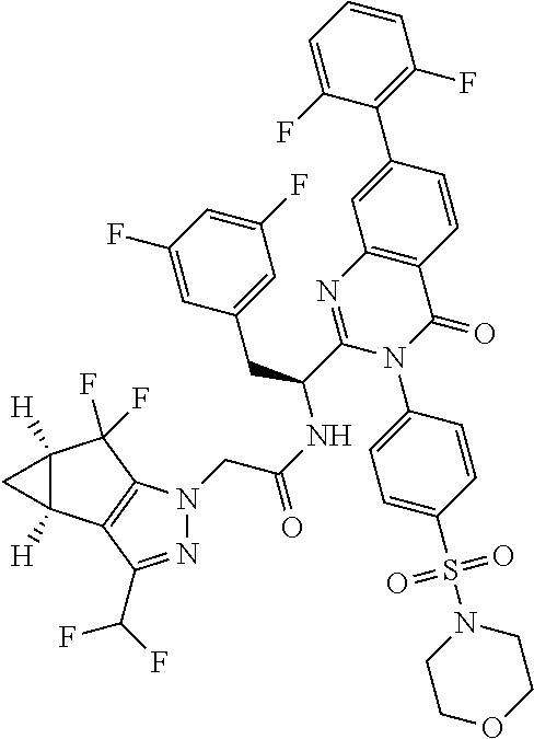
C1=C(F)C(C2=CC3=C(C=C2)C(=O)N(C2=CC=C(S(=O)(=O)N4CCOCC4)C=C2)C(C(NC(CN2N=C(C(F)F)C4=C2C(F)(F)C2([H])C4([H])C2)=O)CC2=CC(F)=CC(F)=C2)=N3)=C(F)C=C1
